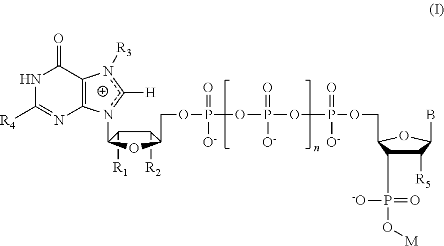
C1([R2])C([R1])C(n2c([H])[n+]([R3])C3=C2N=C([R4])NC3=O)OC1COP(OP(OP(OCC1C(P(O[M])(=O)[-O])C([R5])C(B)O1)(=O)[O-])(=O)[O-])(=O)[O-]
